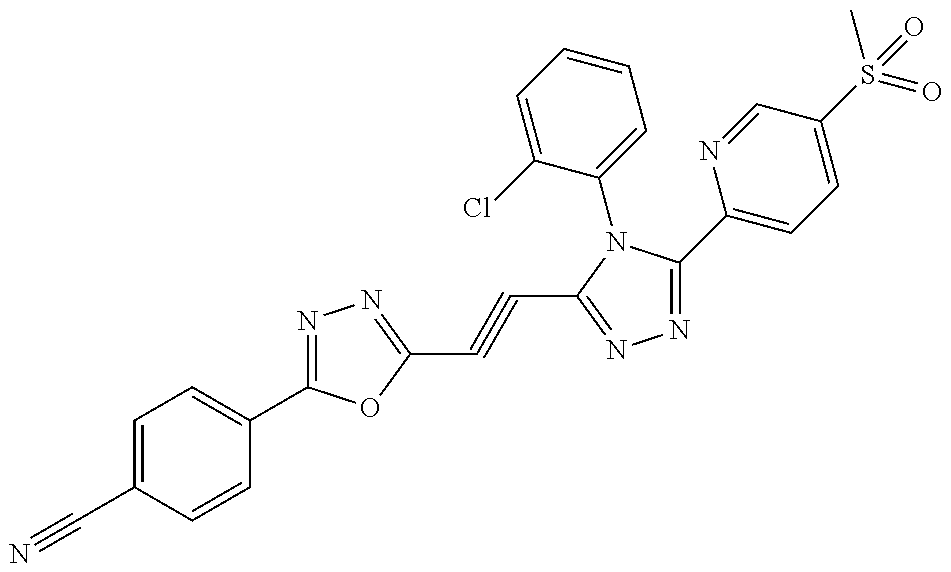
C1=C(C#N)C=CC(C2=NN=C(C#CC3=NN=C(C4=CC=C(S(=O)(C)=O)C=N4)N3C3=CC=CC=C3Cl)O2)=C1
